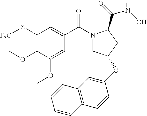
C1(S[F3C])=C(OC)C(OC)=CC(C(N2CC(OC3=CC4=C(C=C3)C=CC=C4)CC2C(=O)NO)=O)=C1
